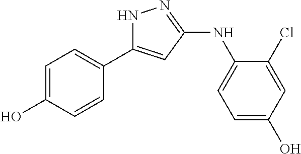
N1C(C2=CC=C(O)C=C2)=CC(NC2=CC=C(O)C=C2Cl)=N1
